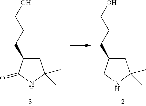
C1C(CCCO)CNC1(C)C.C1C(CCCO)C(=O)NC1(C)C
